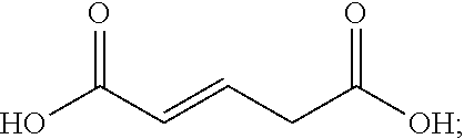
OC(C=CCC([OH])=O)=O
